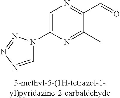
C1=C(N2C=NN=N2)N=C(C)C(C=O)=N1
